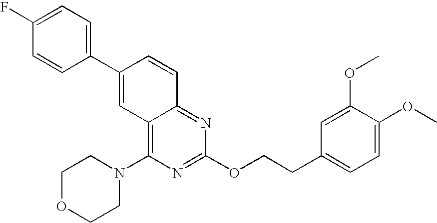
C1(C2=CC3=C(N4CCOCC4)N=C(OCCC4=CC=C(OC)C(OC)=C4)N=C3C=C2)=CC=C(F)C=C1
